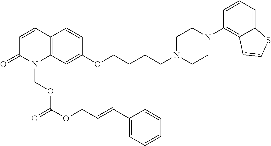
C12=C(C=CC(=O)N1COC(OCC=CC1=CC=CC=C1)=O)C=CC(OCCCCN1CCN(C3=C4C(=CC=C3)SC=C4)CC1)=C2
